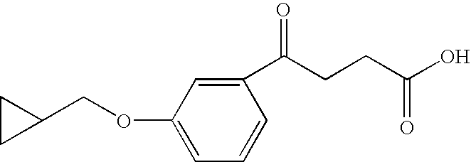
C1CC1COC1=CC=CC(C(CCC(O)=O)=O)=C1
